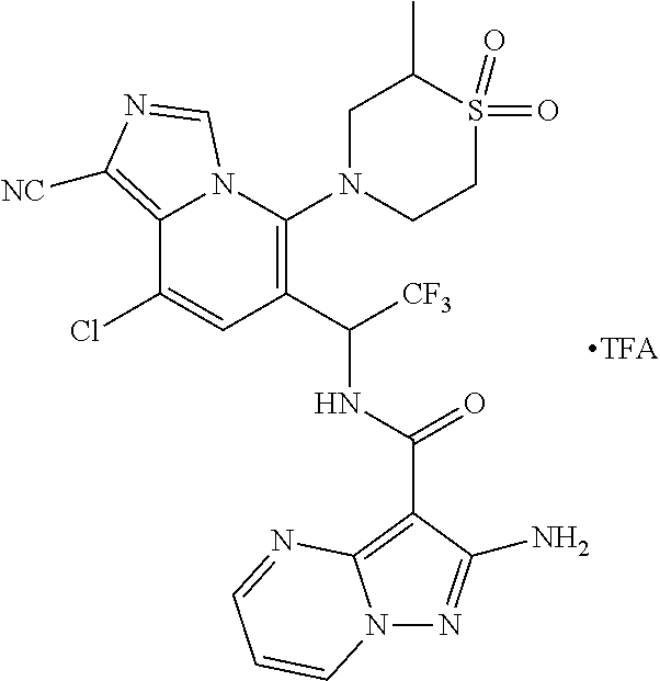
C12=C([NC])N=CN1C(N1CCS(=O)(=O)C(C)C1)=C(C(NC(=O)C1=C3N(N=C1N)C=CC=N3)[CF3])C=C2Cl
